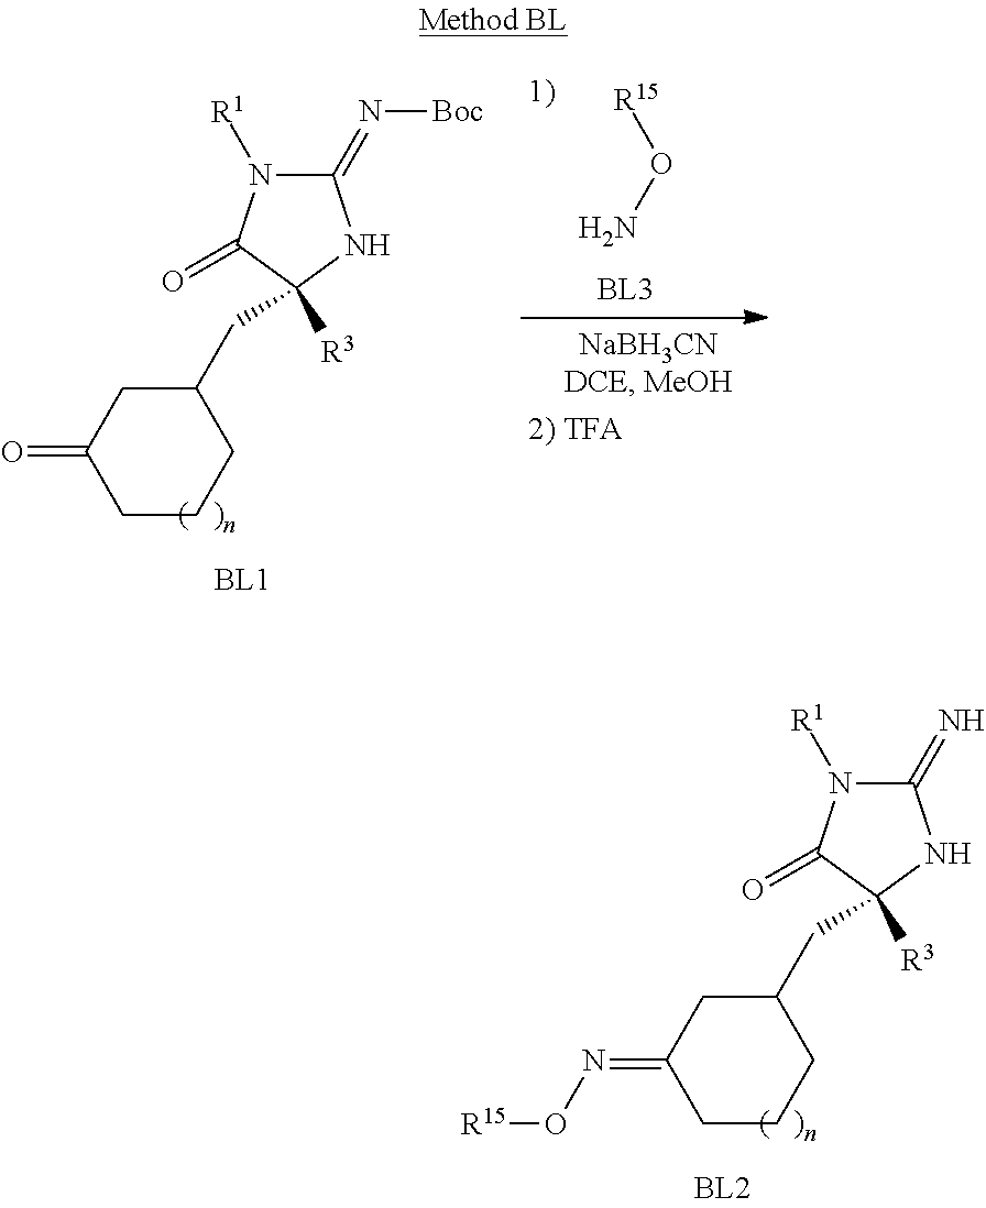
C1(=N[Boc])N([R1])C(=O)C(CC2CC(=O)CCC2)([R3])N1.[R15]ON.C1(=N)N([R1])C(=O)C(CC2CC(=NO[R15])CCC2)([R3])N1
